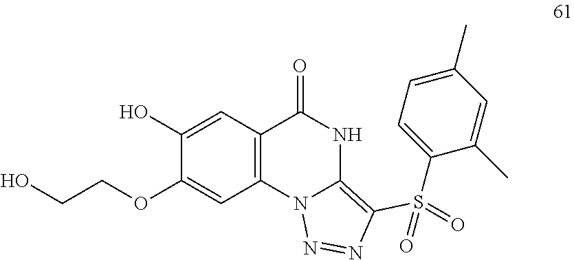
C12=C(C=C(O)C(OCCO)=C1)C(=O)NC1=C(S(C3=CC=C(C)C=C3C)(=O)=O)N=NN21
